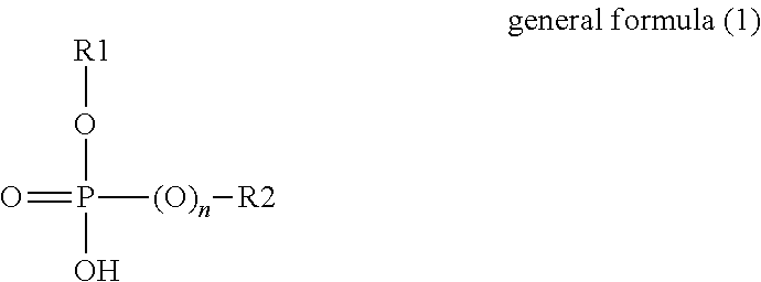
[R1]OP(=O)([(O)n][R2])O
